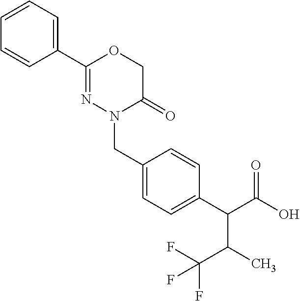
C1(C2=NN(CC3=CC=C(C(C(O)=O)C(C)C(F)(F)F)C=C3)C(=O)CO2)=CC=CC=C1
